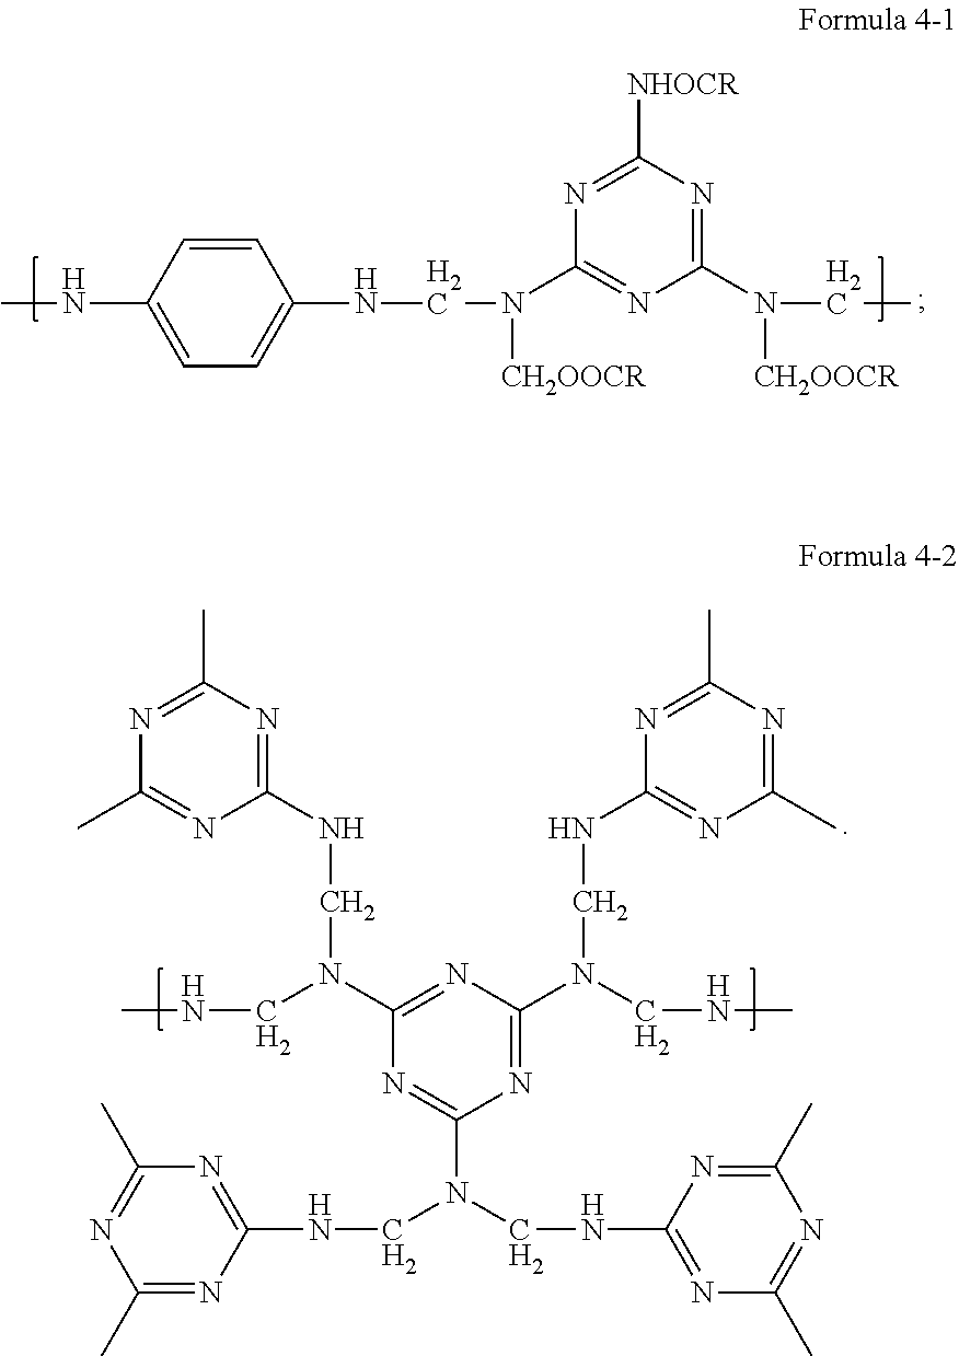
C1=C(NC)C=CC(NCN(C2=NC(N(CC)[CH2OOCR])=NC([NHOCR])=N2)[CH2OOCR])=C1.C1(C)=NC(NCN(CNC2=NC(C)=NC(C)=N2)C2=NC(N(CNC)CNC3=NC(C)=NC(C)=N3)=NC(N(CNC)CNC3=NC(C)=NC(C)=N3)=N2)=NC(C)=N1
